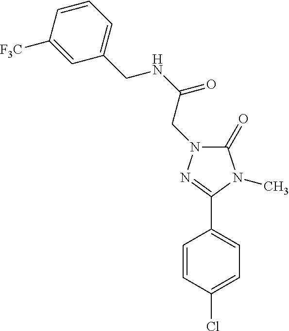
C1(=O)N(CC(NCC2=CC=CC([F3C])=C2)=O)N=C(C2=CC=C(Cl)C=C2)N1C
